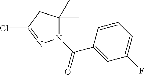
ClC1=NN(C(C2=CC(F)=CC=C2)=O)C(C)(C)C1
